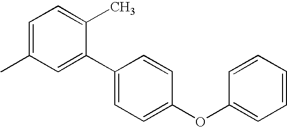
C1=C(C2=CC=C(OC3=CC=CC=C3)C=C2)C(C)=CC=C1C
